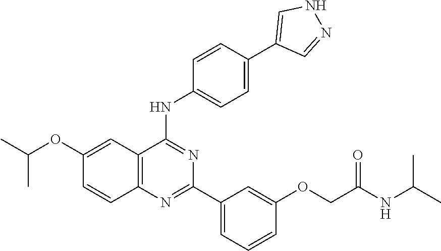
CC(OC1=CC2=C(N=C(C3=CC=CC(OCC(NC(C)C)=O)=C3)N=C2NC2=CC=C(C3=CNN=C3)C=C2)C=C1)C
